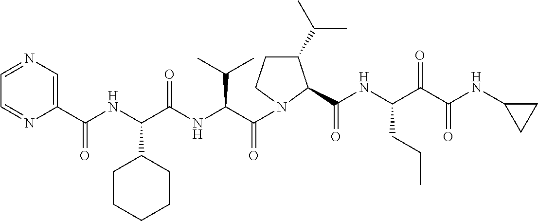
C1(C(NC(C(NC(C(=O)N2CCC(C(C)C)C2C(NC(C(C(NC2CC2)=O)=O)CCC)=O)C(C)C)=O)C2CCCCC2)=O)=CN=CC=N1
